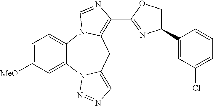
C1=C([MeO])C=C2C(=C1)N1C(=C(C3=NC(C4=CC(Cl)=CC=C4)CO3)N=C1)CC1=CN=NN21
